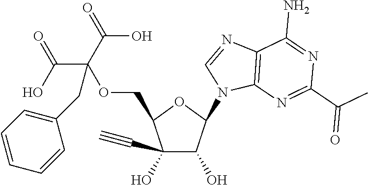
C(C(OCC1C(O)(C#C)C(O)C(N2C3=C(N=C2)C(N)=NC(C(=O)C)=N3)O1)(C(O)=O)C(O)=O)C1=CC=CC=C1
